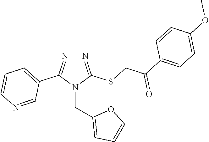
N1=C(SCC(C2=CC=C(OC)C=C2)=O)N(CC2=CC=CO2)C(C2=CC=CN=C2)=N1
